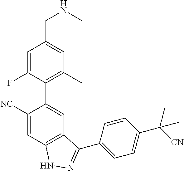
C1=C(F)C(C2=CC3=C(C=C2[NC])NN=C3C2=CC=C(C(C)(C)[CN])C=C2)=C(C)C=C1CNC
